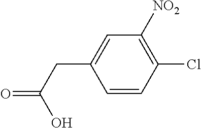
C1=C(CC(=O)O)C=CC(Cl)=C1[NO2]
